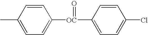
C1=CC(C)=CC=C1[OC](C1=CC=C(Cl)C=C1)=O
